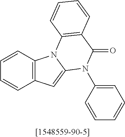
C1=CC2=C(C=C1)C=C1N2C2=C(C(=O)N1C1=CC=CC=C1)C=CC=C2
